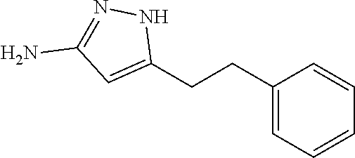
C1(CCC2=CC=CC=C2)=CC(N)=NN1
